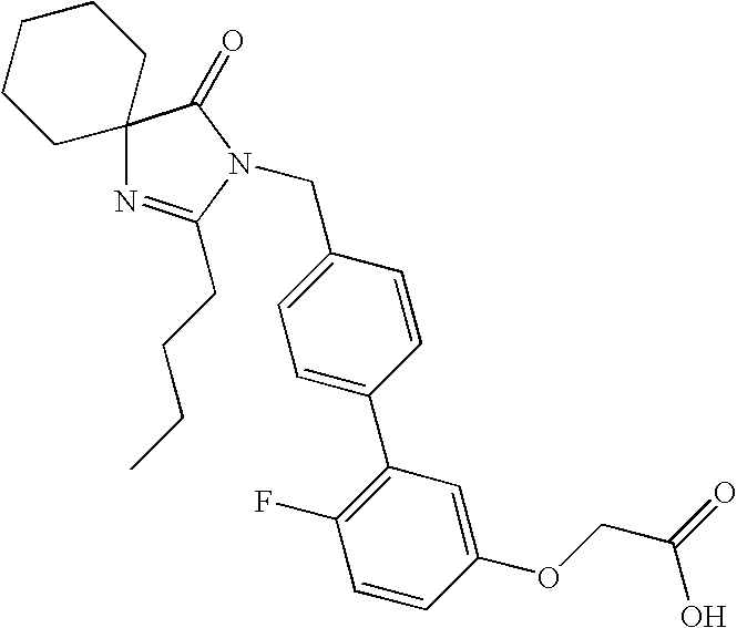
C12(N=C(CCCC)N(CC3=CC=C(C4=C(F)C=CC(OCC(=O)O)=C4)C=C3)C1=O)CCCCC2
